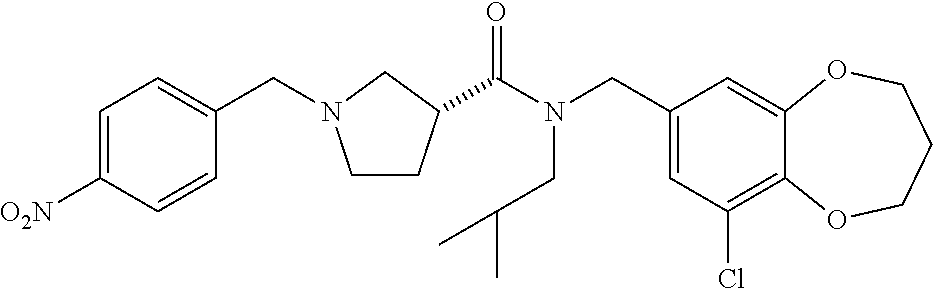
C1(CN(C(=O)C2CCN(CC3=CC=C([O2N])C=C3)C2)CC(C)C)=CC(Cl)=C2C(=C1)OCCCO2
